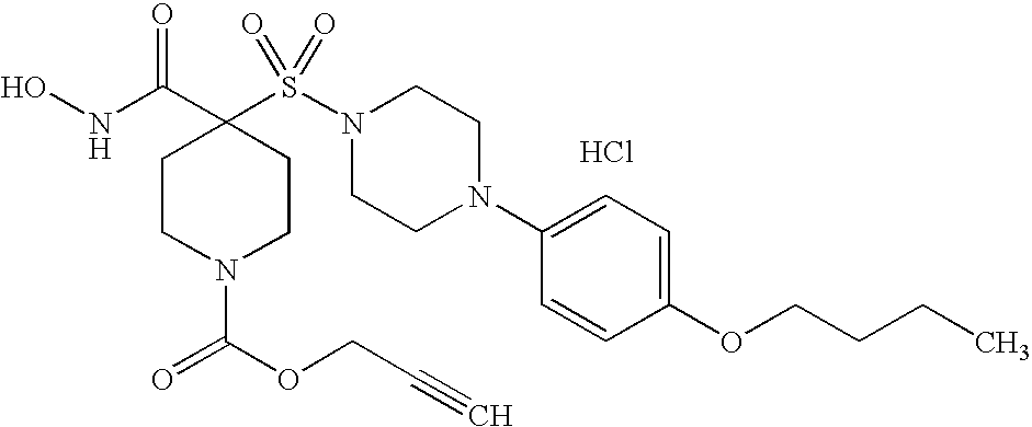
ONC(C1(S(N2CCN(C3=CC=C(OCCCC)C=C3)CC2)(=O)=O)CCN(C(OCC#C)=O)CC1)=O.Cl
